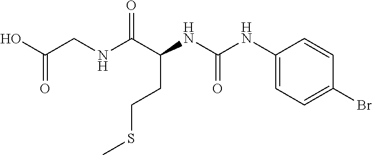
C(SC)CC(NC(=O)NC1=CC=C(Br)C=C1)C(NCC(O)=O)=O
